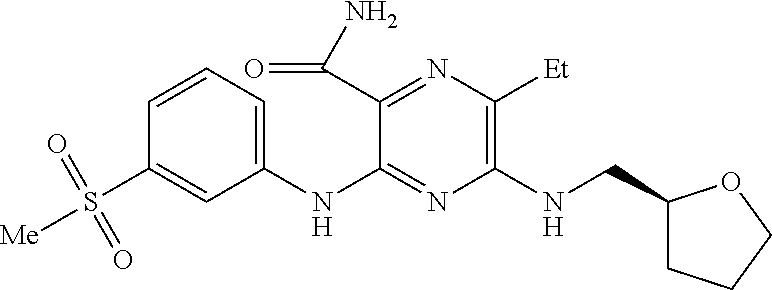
C1(NC2=NC(NCC3CCCO3)=C([Et])N=C2C(N)=O)=CC=CC(S([Me])(=O)=O)=C1
